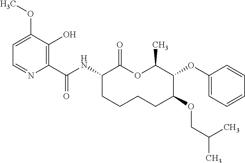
C1(C(NC2C(=O)OC(C)C(OC3=CC=CC=C3)C(OCC(C)C)CCCC2)=O)=C(O)C(OC)=CC=N1
